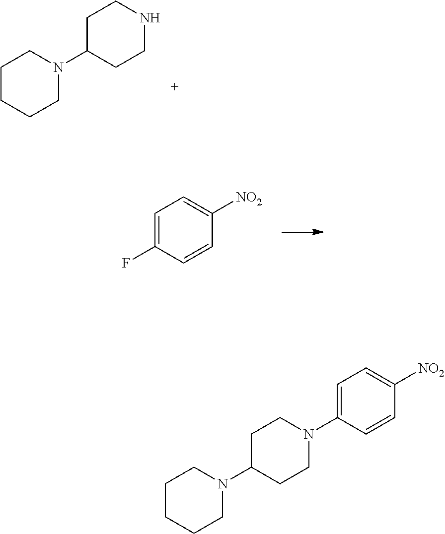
C1C(N2CCCCC2)CCNC1.C1=C(F)C=CC([NO2])=C1.C1C(N2CCCCC2)CCN(C2=CC=C([NO2])C=C2)C1
